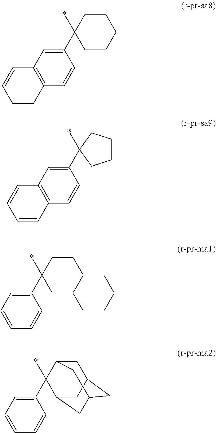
C1(C2(*)CCCCC2)=CC2=C(C=C1)C=CC=C2.C1(C2(*)CCCC2)=CC2=C(C=C1)C=CC=C2.C1(C2(*)CC3C(CC2)CCCC3)=CC=CC=C1.C1(C2(*)C3CC4CC(CC2C4)C3)=CC=CC=C1
